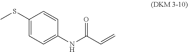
C1(SC)=CC=C(NC(C=C)=O)C=C1
